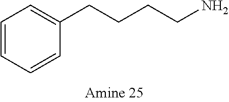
C1=CC(CCCCN)=CC=C1
